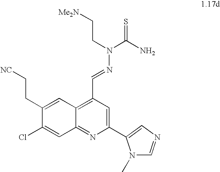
C1(CC[NC])=CC2=C(C=NN(C(=S)N)CC[Me2N])C=C(C3=CN=CN3C)N=C2C=C1Cl
